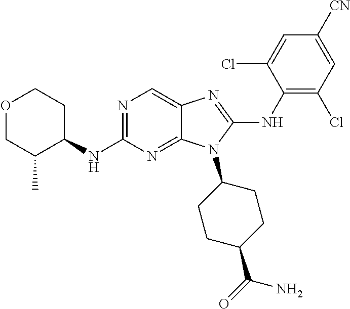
N1=C(NC2CCOCC2C)N=C2C(=C1)N=C(NC1=C(Cl)C=C([CN])C=C1Cl)N2C1CCC(C(=O)N)CC1
